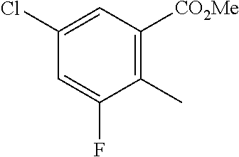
C1=C(Cl)C=C(F)C(C)=C1[CO2Me]
